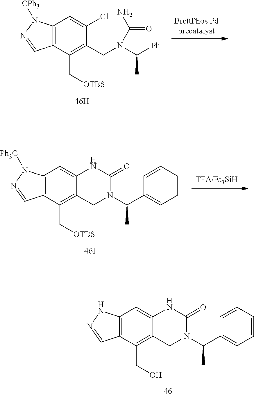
C12=C(C(C[OTBS])=C(CN(C([Ph])C)C(N)=O)C(Cl)=C1)C=NN2[CPh3].C12=C(C(C[OTBS])=C3C(=C1)NC(=O)N(C(C1=CC=CC=C1)C)C3)C=NN2[Ph3C].C12=C(C(CO)=C3C(=C1)NC(=O)N(C(C1=CC=CC=C1)C)C3)C=NN2
